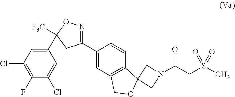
C1(C2=CC3=C(C=C2)C2(OC3)CN(C(CS(C)(=O)=O)=O)C2)=NOC(C2=CC(Cl)=C(F)C(Cl)=C2)([F3C])C1
